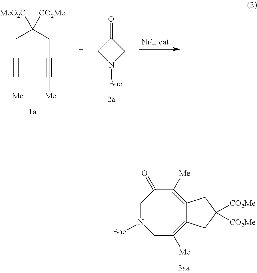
C(CC#C[Me])(CC#C[Me])([MeO2C])[CO2Me].C1(=O)CN([Boc])C1.C1N([Boc])CC([Me])=C2C(=C([Me])C1=O)CC([CO2Me])([CO2Me])C2
